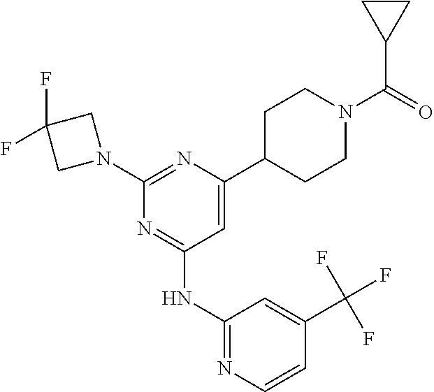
C1(NC2=NC(N3CC(F)(F)C3)=NC(C3CCN(C(=O)C4CC4)CC3)=C2)=NC=CC(C(F)(F)F)=C1
